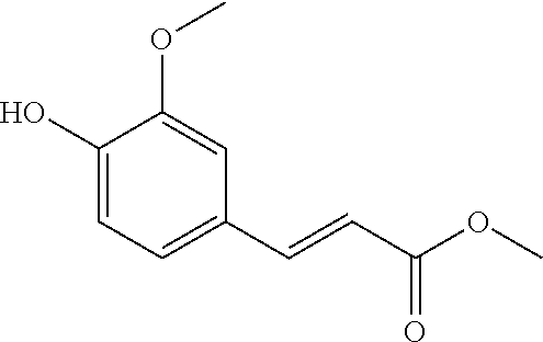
C1(O)=CC=C(C=CC(=O)OC)C=C1OC
